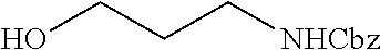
OCCC[NHCbz]
